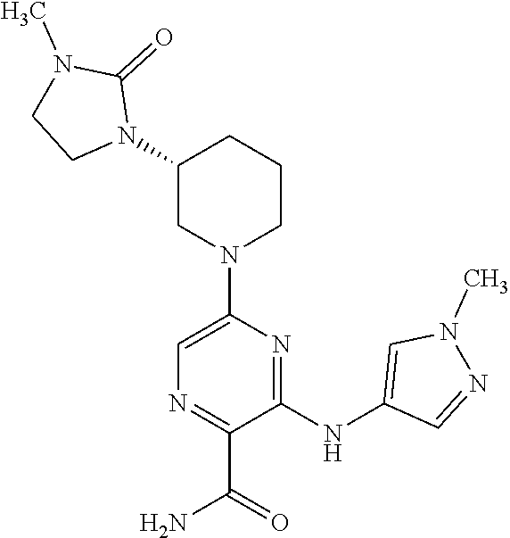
C1(N2C(=O)N(C)CC2)CN(C2=CN=C(C(=O)N)C(NC3=CN(C)N=C3)=N2)CCC1
